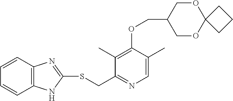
C1=C(C)C(OCC2COC3(OC2)CCC3)=C(C)C(CSC2=NC3=C(C=CC=C3)N2)=N1
